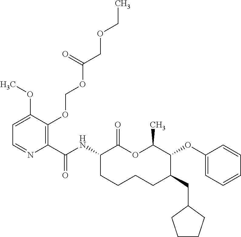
C1(C(NC2C(=O)OC(C)C(OC3=CC=CC=C3)C(CC3CCCC3)CCCC2)=O)=C(OCOC(COCC)=O)C(OC)=CC=N1
